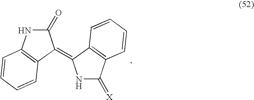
C1(=O)NC2=C(C1=C1NC(=[X])C3=C1C=CC=C3)C=CC=C2
